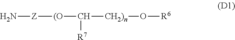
N[Z][(O]C([CH2)n]O[R6])[R7]
